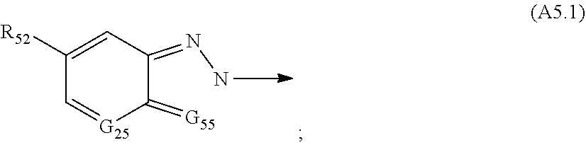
C1(=[G55])C(=NN)C=C([R52])C=[G25]1
